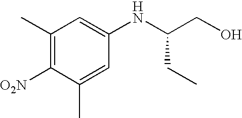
C1(C)=C([O2N])C(C)=CC(NC(CO)CC)=C1
